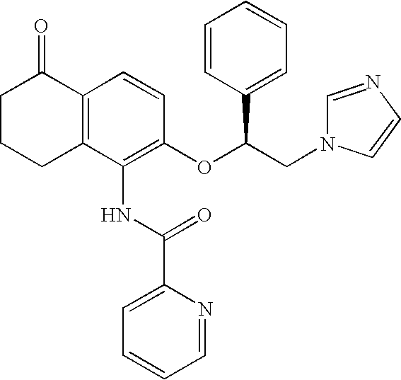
C1CCC2=C(C1=O)C=CC(OC(CN1C=NC=C1)C1=CC=CC=C1)=C2NC(C1=CC=CC=N1)=O
